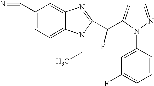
C1(C#N)=CC=C2C(=C1)N=C(C(F)C1=CC=NN1C1=CC(F)=CC=C1)N2CC
